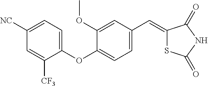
C1([CN])=CC=C(OC2=CC=C(C=C3SC(=O)NC3=O)C=C2OC)C([CF3])=C1
